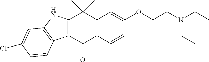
C12=C(C(=O)C3=C(C1(C)C)C=C(OCCN(CC)CC)C=C3)C1=C(N2)C=C(Cl)C=C1
